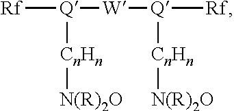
[Rf][Q]([W][Q]([Rf])[CnHn][N(R)2O])[CnHn][N(R)2O]
